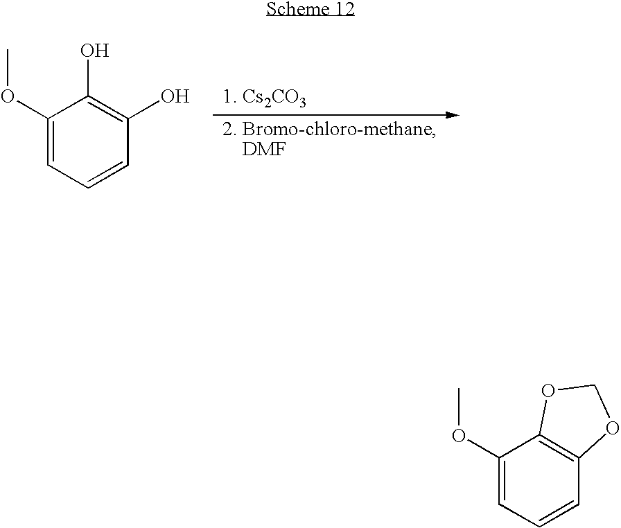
C1(OC)=CC=CC(O)=C1O.C1(OC)=CC=CC2=C1OCO2
